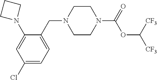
N1(CC2=CC=C(Cl)C=C2N2CCC2)CCN(C(OC([CF3])[CF3])=O)CC1
